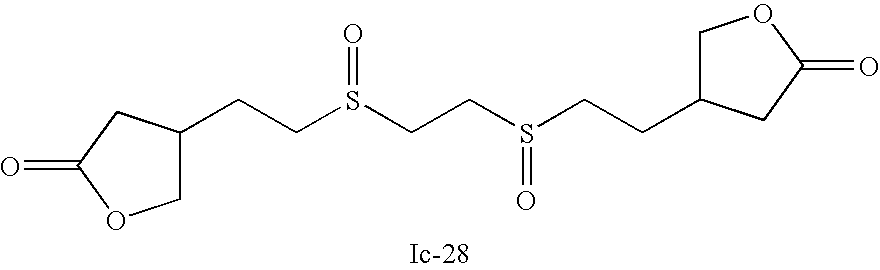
C(CS(CCS(CCC1COC(=O)C1)=O)=O)C1COC(=O)C1
